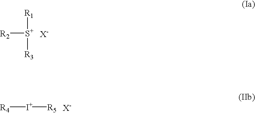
[R2][S+]([R1])[R3].[X-].[I+]([R5])[R4].[X-]
